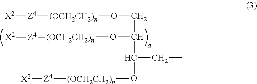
[X2][Z4][(OCH2CH2)n]OCC(O[(OCH2CH2)n][Z4][X2])C(O[(OCH2CH2)n][Z4][X2])CC
